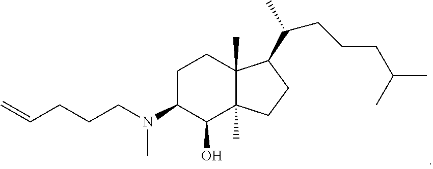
C1C(N(C)CCCC=C)C(O)C2(C)C(C)(C1)C(C(CCCC(C)C)C)CC2
